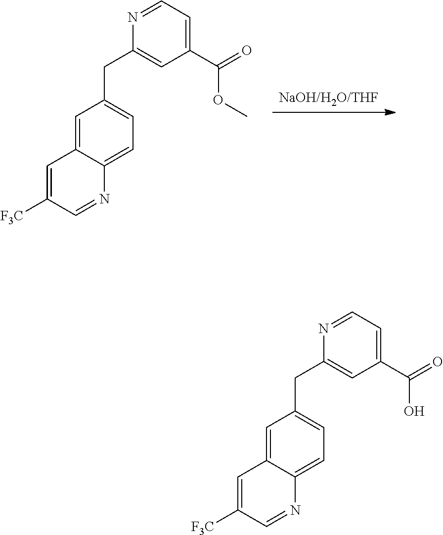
C1=C2C(=CC=C1CC1=CC(C(=O)O)=CC=N1)N=CC([F3C])=C2.[NaOH/H2O/THF].C1=C2C(=CC=C1CC1=CC(C(=O)OC)=CC=N1)N=CC([F3C])=C2
